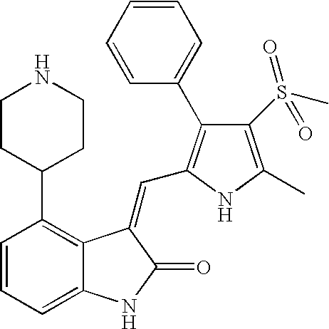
C1=CC=C2C(=C1C1CCNCC1)C(=CC1=C(C3=CC=CC=C3)C(S(C)(=O)=O)=C(C)N1)C(=O)N2
